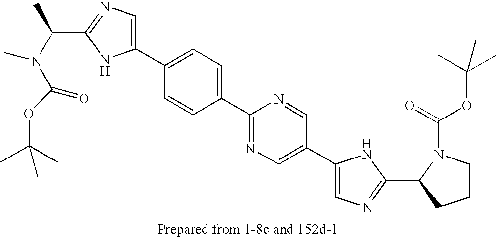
C(C1=NC=C(C2=CC=C(C3=NC=C(C4=CN=C(C5N(C(=O)OC(C)(C)C)CCC5)N4)C=N3)C=C2)N1)(N(C(=O)OC(C)(C)C)C)C
